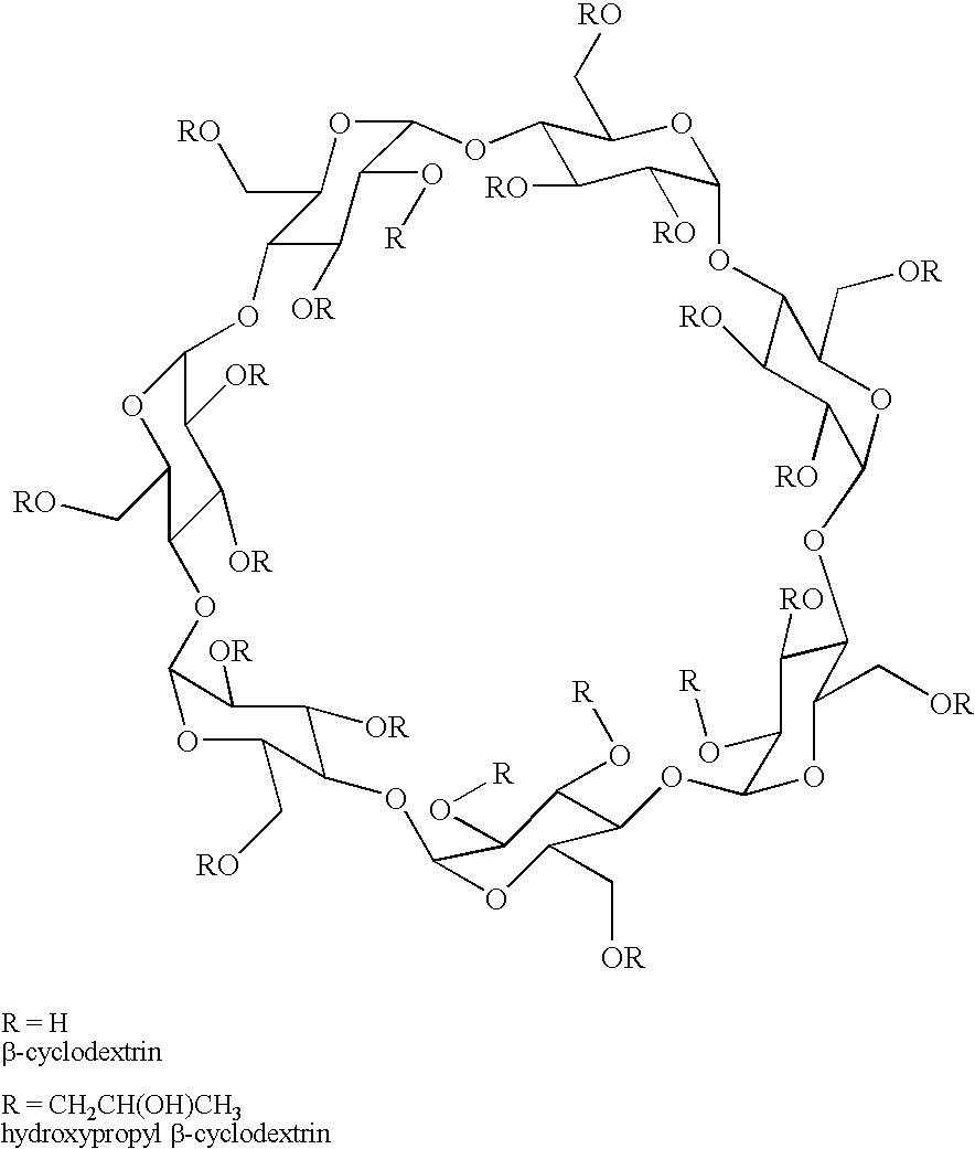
C12C([RO])C([RO])C(OC1C[RO])OC1C([RO])C([RO])C(OC1C[OR])OC1C(C[OR])OC(OC3C(C[OR])OC(OC4C([OR])C([OR])C(OC5C(C[RO])OC(OC6C(C[RO])OC(O2)C(O[R])C6[OR])C([OR])C5[OR])OC4C[RO])C(O[R])C3O[R])C(O[R])C1[RO]
